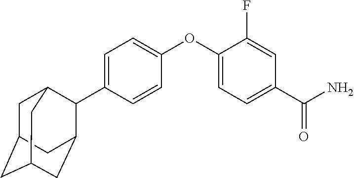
C1=C(C2C3CC4CC(CC2C4)C3)C=CC(OC2=CC=C(C(N)=O)C=C2F)=C1
